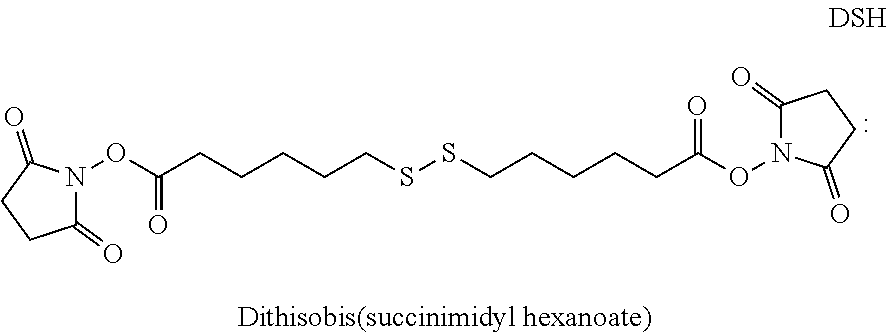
O(C(CCCCCSSCCCCCC(ON1C(=O)CCC1=O)=O)=O)N1C(=O)CCC1=O
